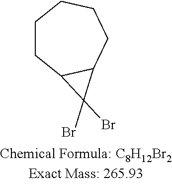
C1CC2C(CCC1)C2(Br)Br
